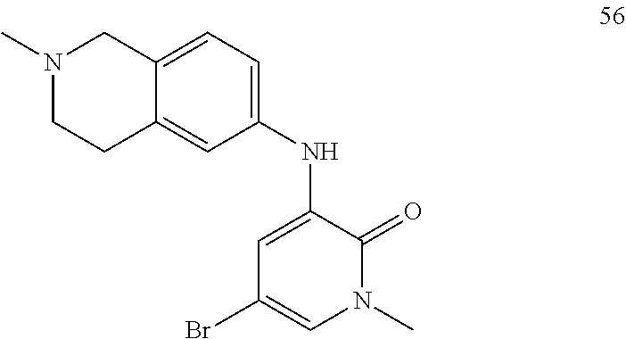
C1(Br)=CN(C)C(=O)C(NC2=CC=C3C(=C2)CCN(C)C3)=C1
